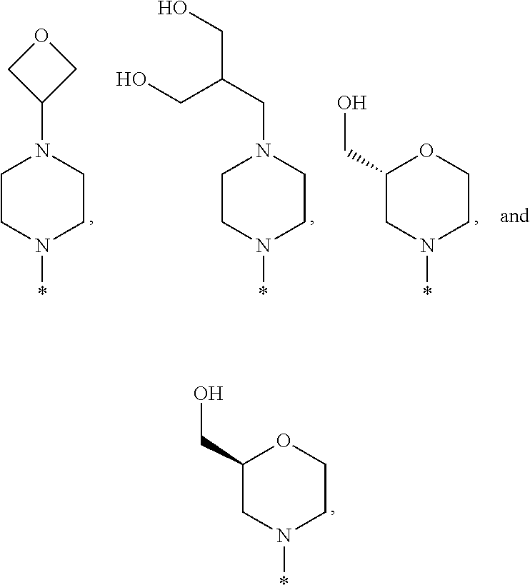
C1CN(*)CCN1C1COC1.C1(CO)CN(*)CCO1.C1CN(*)CCN1CC(CO)CO.C1(CO)CN(*)CCO1
